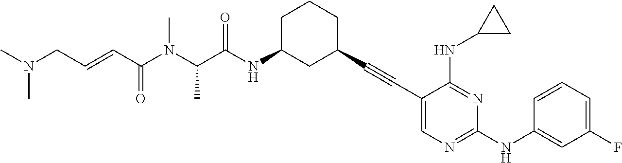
CN(CC=CC(N(C(C(NC1CC(C#CC2=CN=C(NC3=CC(F)=CC=C3)N=C2NC2CC2)CCC1)=O)C)C)=O)C
